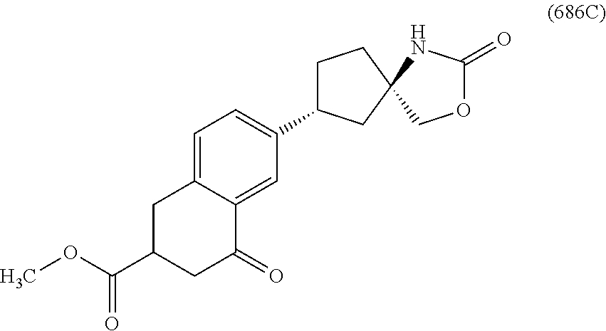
C1C(C2=CC=C3C(=C2)C(=O)CC(C(OC)=O)C3)CC2(C1)COC(=O)N2
